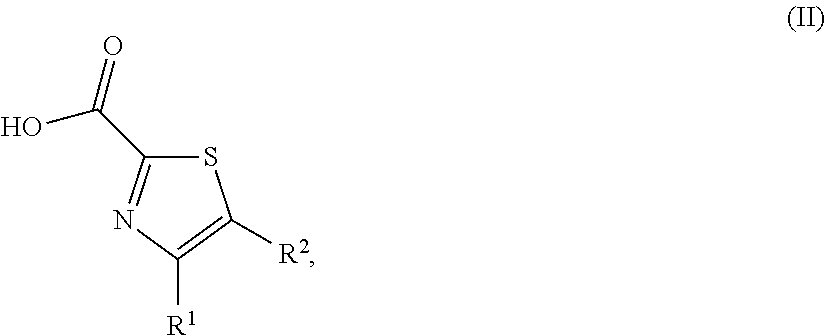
OC(C1=NC([R1])=C([R2])S1)=O
